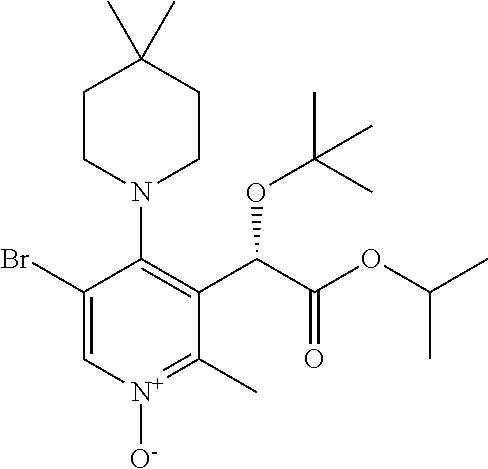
C1(Br)=C[N+]([O-])=C(C)C(C(C(OC(C)C)=O)OC(C)(C)C)=C1N1CCC(C)(C)CC1
